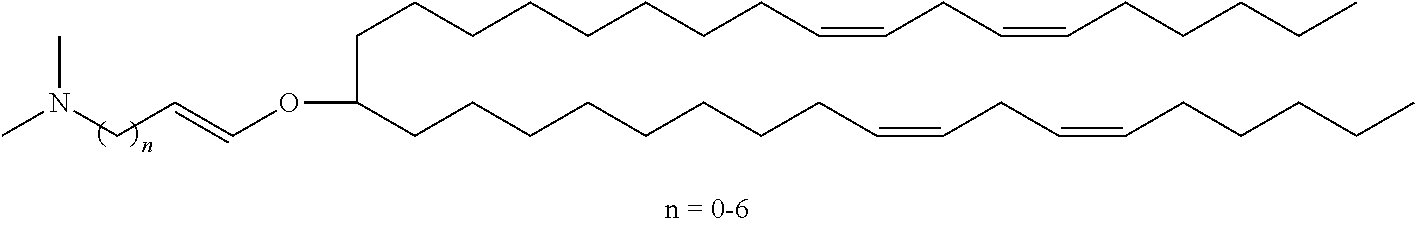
C(CCCCCCCC=CCC=CCCCCC)C(CCCCCCCCC=CCC=CCCCCC)OC=CCN(C)C
